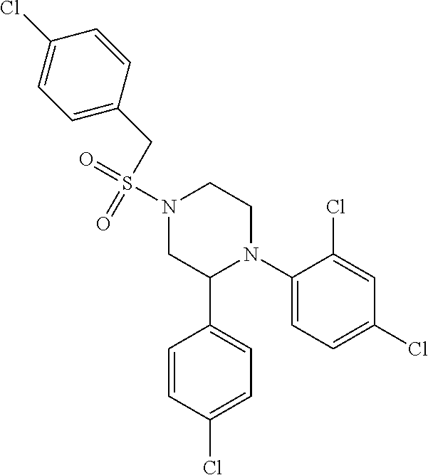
C1(N2CCN(S(=O)(=O)CC3=CC=C(Cl)C=C3)CC2C2=CC=C(Cl)C=C2)=CC=C(Cl)C=C1Cl
